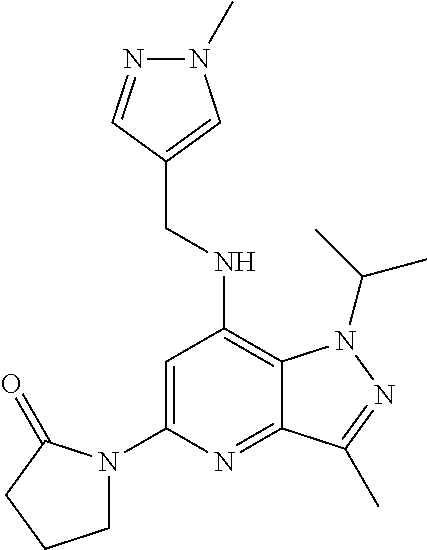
C1=C(N2CCCC2=O)N=C2C(=C1NCC1=CN(C)N=C1)N(C(C)C)N=C2C
